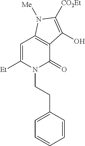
C1=C([Et])N(CCC2=CC=CC=C2)C(=O)C2=C1N([Me])C([CO2Et])=C2O
